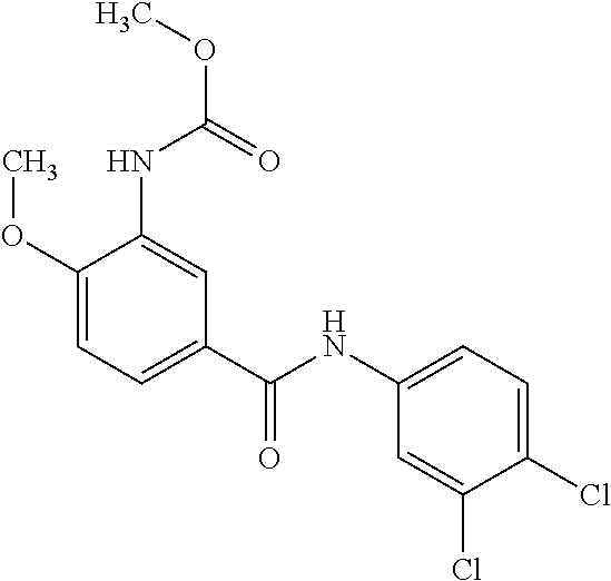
C1(OC)=CC=C(C(NC2=CC=C(Cl)C(Cl)=C2)=O)C=C1NC(OC)=O
